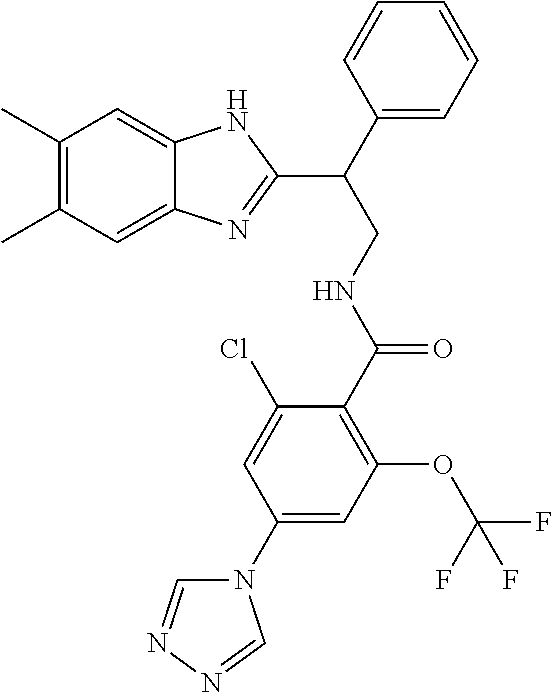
C1(C)=C(C)C=C2C(=C1)N=C(C(CNC(C1=C(OC(F)(F)F)C=C(N3C=NN=C3)C=C1Cl)=O)C1=CC=CC=C1)N2
